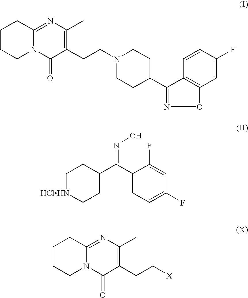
C1CC(C(=NO)C2=CC=C(F)C=C2F)CC[HClHN]1.C1N2C(=NC(C)=C(CCN3CCC(C4=NOC5=C4C=CC(F)=C5)CC3)C2=O)CCC1.C1N2C(=NC(C)=C(CC[X])C2=O)CCC1
